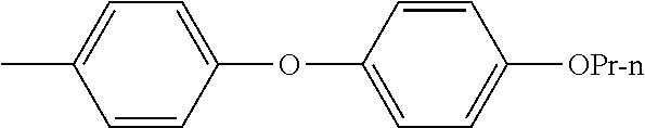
CC1=CC=C(OC2=CC=C([OPr-n])C=C2)C=C1
